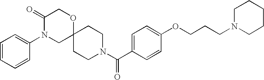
C1=CC=CC(N2CC3(OCC2=O)CCN(C(C2=CC=C(OCCCN4CCCCC4)C=C2)=O)CC3)=C1
